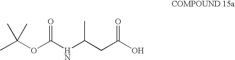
CC(OC(NC(CC(O)=O)C)=O)(C)C
